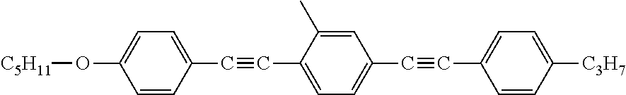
C1=CC(C#CC2=CC=C(C#CC3=CC=C([C3H7])C=C3)C=C2C)=CC=C1O[C5H11]
